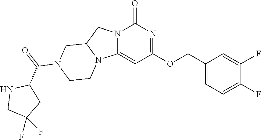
C1(COC2=NC(=O)N3C(=C2)N2C(C3)CN(C(=O)C3NCC(F)(F)C3)CC2)=CC=C(F)C(F)=C1
